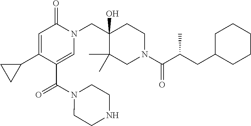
C1(C2=CC(=O)N(CC3(O)C(C)(C)CN(C(C(CC4CCCCC4)C)=O)CC3)C=C2C(=O)N2CCNCC2)CC1
